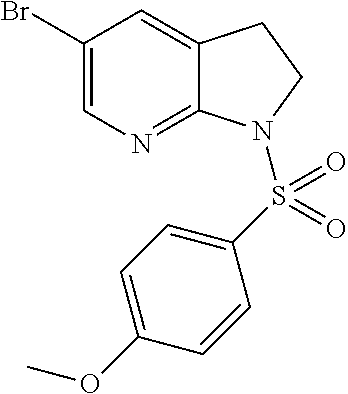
BrC1=CN=C2C(=C1)CCN2S(C1=CC=C(OC)C=C1)(=O)=O
